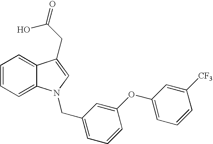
C1=CC=C2C(=C1)C(CC(O)=O)=CN2CC1=CC=CC(OC2=CC=CC([CF3])=C2)=C1
